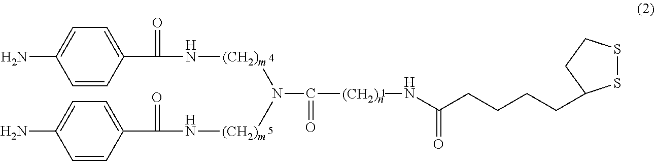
C1(C(N[(CH2)m]N([(CH2)m]NC(C2=CC=C(N)C=C2)=O)C(=O)[(CH2)n]NC(CCCCC2SSCC2)=O)=O)=CC=C(N)C=C1
